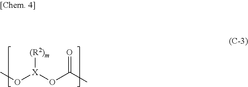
O([X](OC(C)=O)[(R2)m])C
